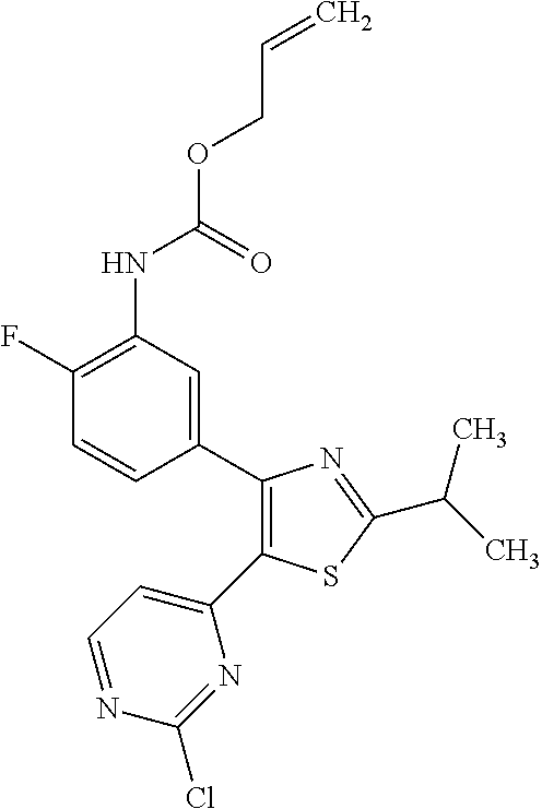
C1(F)=C(NC(=O)OCC=C)C=C(C2=C(C3=CC=NC(Cl)=N3)SC(C(C)C)=N2)C=C1
